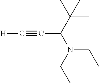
[H]C#CC(N(CC)CC)C(C)(C)C
